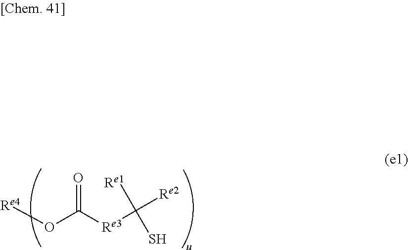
[Re4]OC([Re3]C([Re2])([Re1])S)=O
